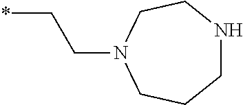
C(N1CCCNCC1)C*
